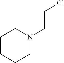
ClCCN1CCCCC1
